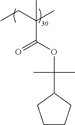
CCC(C)(C)C(OC(C)(C)C1CCCC1)=O
